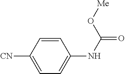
C1=CC([CN])=CC=C1NC(=O)O[Me]
